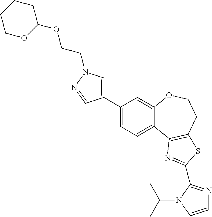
C1(C2=CN(CCOC3CCCCO3)N=C2)=CC=C2C(=C1)OCCC1=C2N=C(C2=NC=CN2C(C)C)S1
